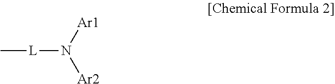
C[L]N([Ar1])[Ar2]
